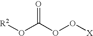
O(C(OO[X])=O)[R2]
